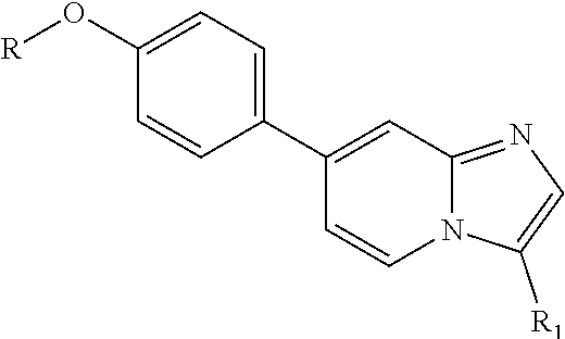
N12C(=NC=C1[R1])C=C(C1=CC=C(O[R])C=C1)C=C2
